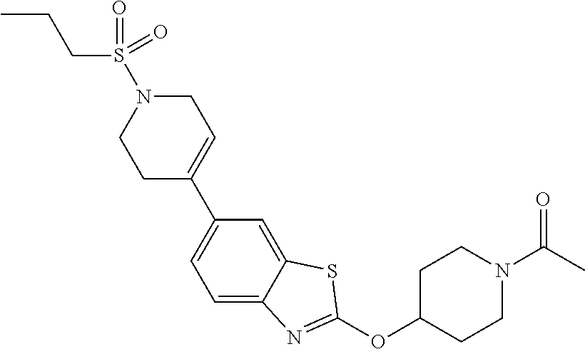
C1C(C2=CC=C3C(=C2)SC(OC2CCN(C(C)=O)CC2)=N3)=CCN(S(=O)(CCC)=O)C1
